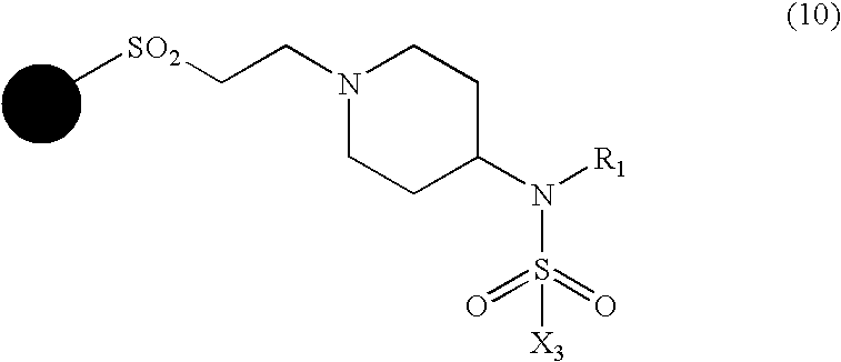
C[SO2]CCN1CCC(N([R1])S(=O)(=O)[X3])CC1
